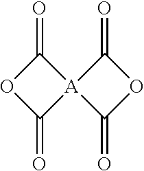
C1(=O)[A]2(C(=O)O1)C(=O)OC2=O
